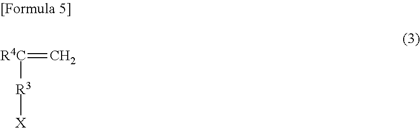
[R4C](=C)[R3][X]
